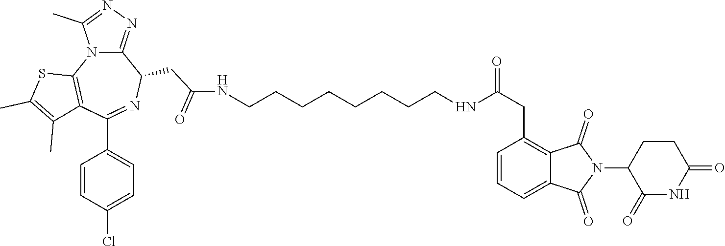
C(CCNC(CC1=C2C(=CC=C1)C(=O)N(C1C(=O)NC(=O)CC1)C2=O)=O)CCCCCNC(CC1C2=NN=C(C)N2C2=C(C(C3=CC=C(Cl)C=C3)=N1)C(C)=C(C)S2)=O
